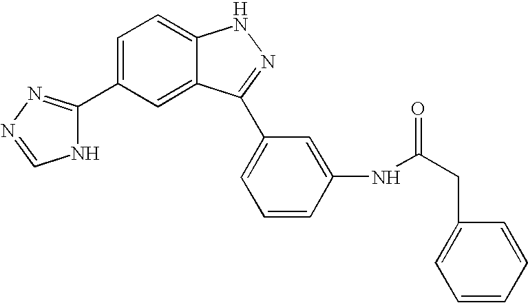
C1=C(C2=NN=CN2)C=C2C(=C1)NN=C2C1=CC=CC(NC(=O)CC2=CC=CC=C2)=C1
